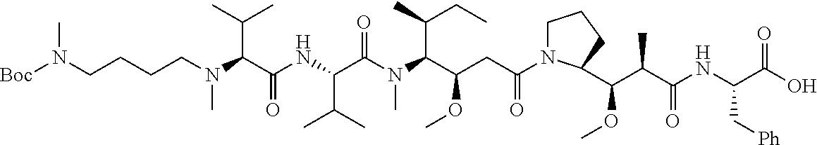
N(C(C(=O)NC(C(C)C)C(=O)N(C)C(C(CC)C)C(CC(=O)N1CCCC1C(OC)C(C)C(=O)NC(C(O)=O)C[Ph])OC)C(C)C)(CCCCN([Boc])C)C
